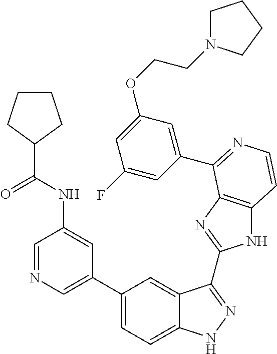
C1(C2=CN=CC(NC(C3CCCC3)=O)=C2)=CC=C2C(=C1)C(C1=NC3=C(N1)C=CN=C3C1=CC(OCCN3CCCC3)=CC(F)=C1)=NN2
